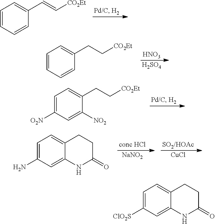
C1=CC=CC(C=C[CO2Et])=C1.[HNO3].[H2SO4].C1=CC=CC(CC[CO2Et])=C1.C1=C([O2N])C=C([NO2])C(CC[CO2Et])=C1.[NaNO2].[CuCl].C1=C(N)C=C2C(=C1)CCC(=O)N2.C1=C([ClO2S])C=C2C(=C1)CCC(=O)N2
